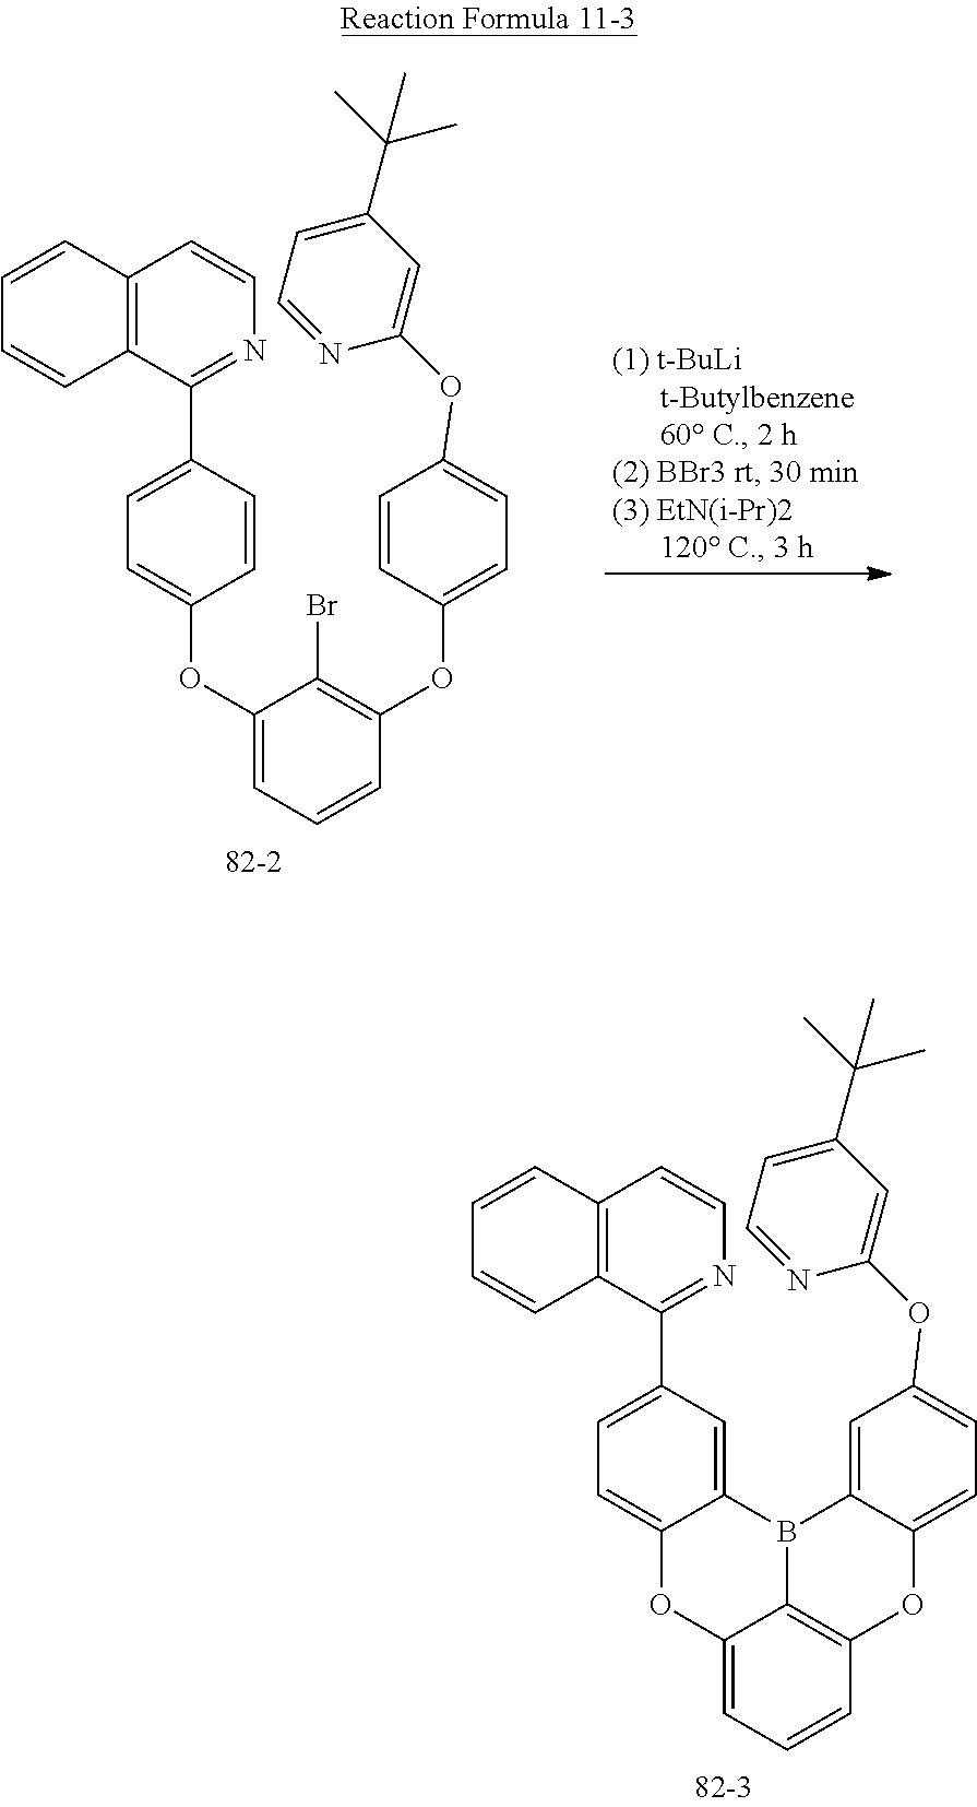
O(C1=CC=CC(OC2=CC=C(OC3=CC(C(C)(C)C)=CC=N3)C=C2)=C1Br)C1=CC=C(C2=NC=CC3=C2C=CC=C3)C=C1.O1C2=CC=CC3=C2B(C2=CC(C4=NC=CC5=C4C=CC=C5)=CC=C12)C1=CC(OC2=CC(C(C)(C)C)=CC=N2)=CC=C1O3
